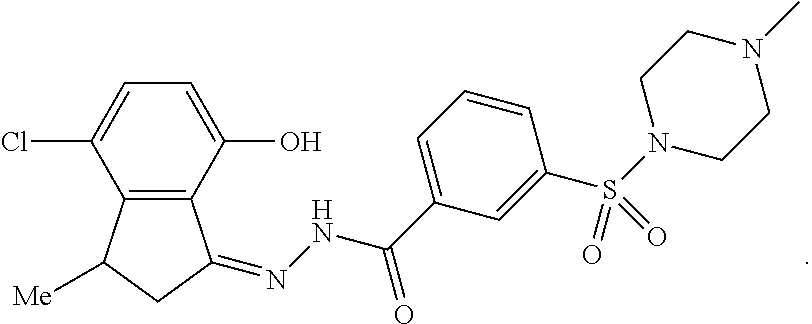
C12=C(C(O)=CC=C1Cl)C(=NNC(C1=CC=CC(S(N3CCN(C)CC3)(=O)=O)=C1)=O)CC2[Me]
